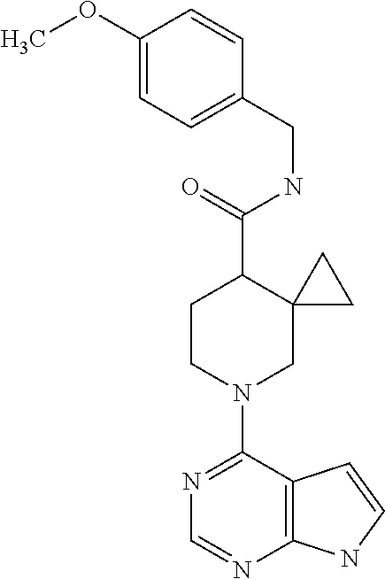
N1=C(N2CC3(C(C(=O)NCC4=CC=C(OC)C=C4)CC2)CC3)C2=C(N=C1)NC=C2
